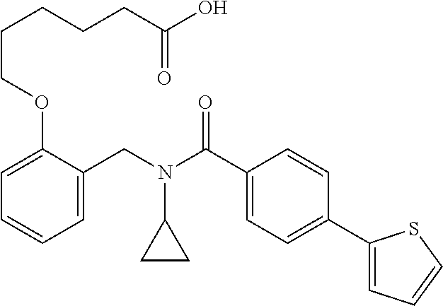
C1=C(CN(C(C2=CC=C(C3=CC=CS3)C=C2)=O)C2CC2)C(OCCCCCC(O)=O)=CC=C1
